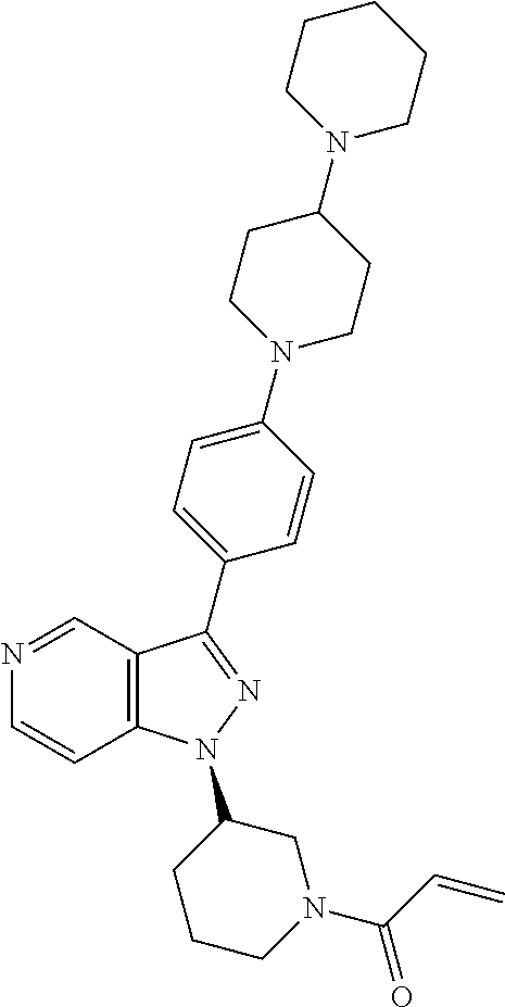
N1=CC2=C(C=C1)N(C1CCCN(C(=O)C=C)C1)N=C2C1=CC=C(N2CCC(N3CCCCC3)CC2)C=C1
